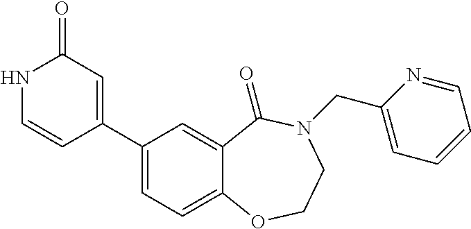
C1(C2=CC=C3C(=C2)C(=O)N(CC2=CC=CC=N2)CCO3)=CC(=O)NC=C1
